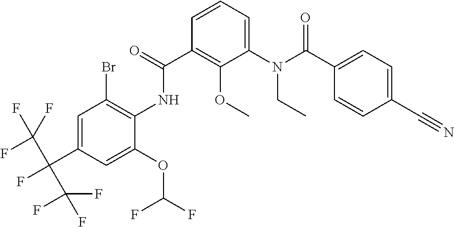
C1=CC=C(N(C(C2=CC=C(C#N)C=C2)=O)CC)C(OC)=C1C(=O)NC1=C(Br)C=C(C(C(F)(F)F)(C(F)(F)F)F)C=C1OC(F)F
